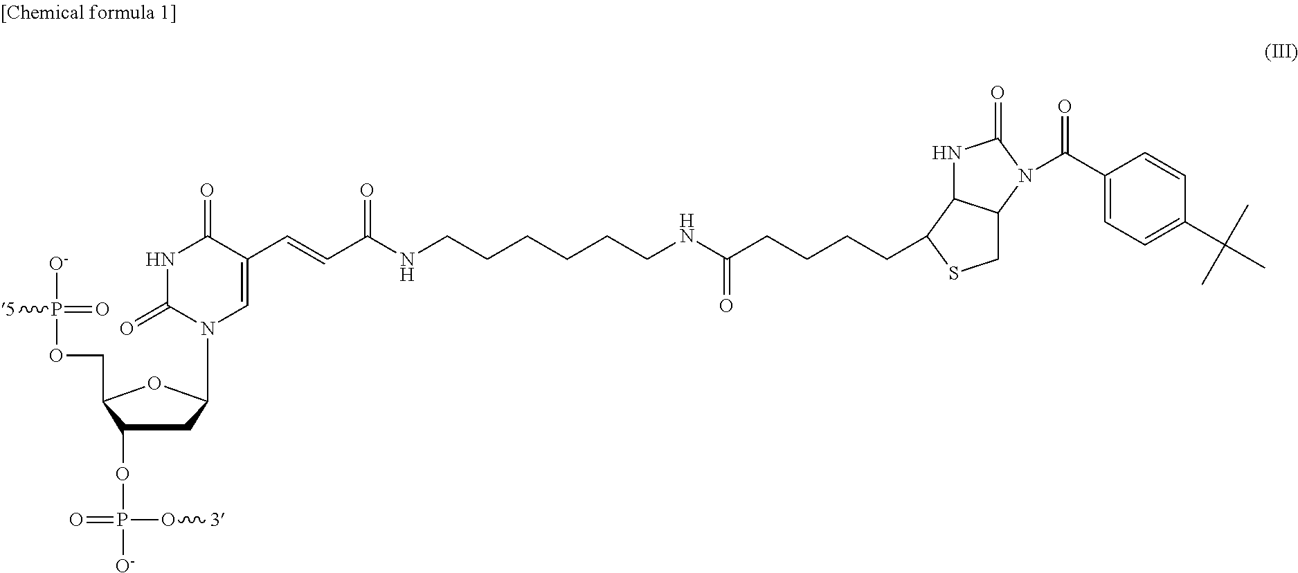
N1C(=O)N(C2CC(OP(O[3])(=O)[O-])C(COP([O-])(=O)[5])O2)C=C(C=CC(=O)NCCCCCCNC(CCCCC2C3C(CS2)N(C(=O)C2=CC=C(C(C)(C)C)C=C2)C(=O)N3)=O)C1=O
